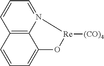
[Re]1([(CO)4])N2=CC=CC3=C2C(=CC=C3)O1
